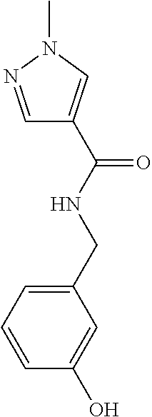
C1=NN(C)C=C1C(NCC1=CC=CC(O)=C1)=O
